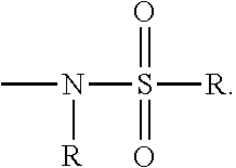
CN(S([R])(=O)=O)[R]
